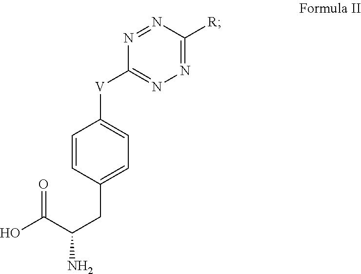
OC(C(CC1=CC=C([V]C2=NN=C([R])N=N2)C=C1)N)=O
